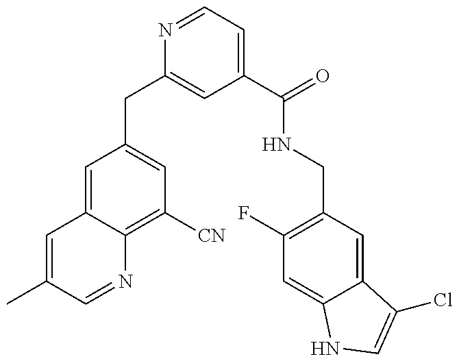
C1=C(C)C=NC2=C([CN])C=C(CC3=CC(C(=O)NCC4=C(F)C=C5C(=C4)C(Cl)=CN5)=CC=N3)C=C12
